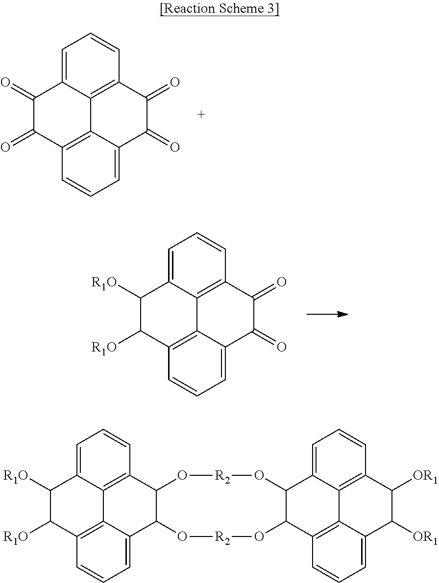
C1(=O)C(=O)C2=C3C4=C(C(=O)C(=O)C3=CC=C2)C=CC=C14.C1([R1O])C([R1O])C2=C3C4=C(C(=O)C(=O)C3=CC=C2)C=CC=C14.C1([R1O])C([R1O])C2=C3C4=C(C5C(C3=CC=C2)O[R2]OC2C(C3=CC=CC6=C3C3=C2C=CC=C3C([OR1])C6[OR1])O[R2]O5)C=CC=C14
